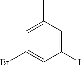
C1(I)=CC(C)=CC(Br)=C1
